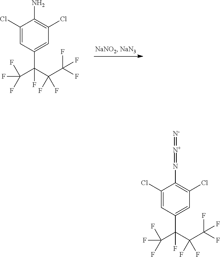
C1(Cl)=CC(C(C(C(F)(F)F)(F)F)(C(F)(F)F)F)=CC(Cl)=C1N.C1(Cl)=CC(C(C(C(F)(F)F)(F)F)(C(F)(F)F)F)=CC(Cl)=C1N=[N+]=[N-]
